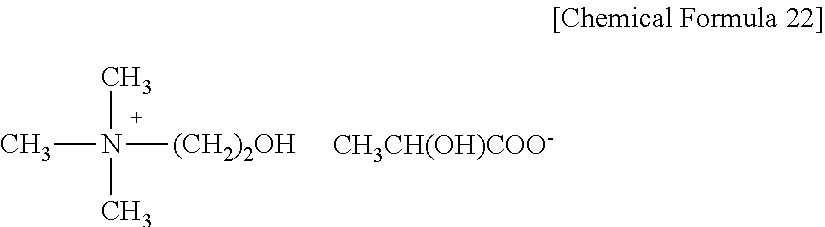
N(C)(C)([(CH2)2OH])C.[CH3CH(OH)COO-]
